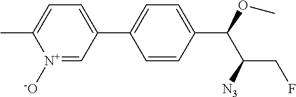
C1=CC(C(OC)C([N3])CF)=CC=C1C1=CC=C(C)[N+]([-O])=C1
